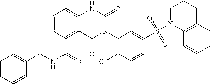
C12=C(C(=O)NCC3=CC=CC=C3)C=CC=C1NC(=O)N(C1=C(Cl)C=CC(S(N3C4=C(CCC3)C=CC=C4)(=O)=O)=C1)C2=O
